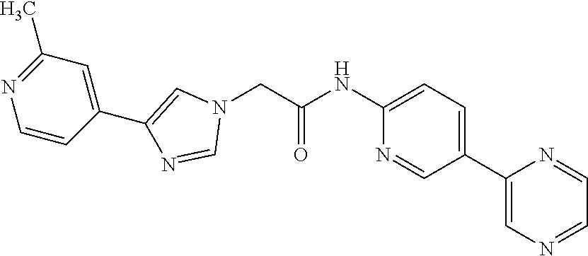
C1(NC(CN2C=C(C3=CC(C)=NC=C3)N=C2)=O)=CC=C(C2=CN=CC=N2)C=N1
